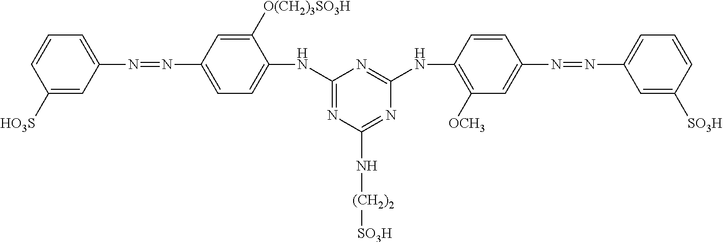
C1(N=NC2=CC=C(NC3=NC(N[(CH2)2][SO3H])=NC(NC4=C([OCH3])C=C(N=NC5=CC=CC([SO3H])=C5)C=C4)=N3)C([O(CH2)3SO3H])=C2)=CC=CC([HO3S])=C1
